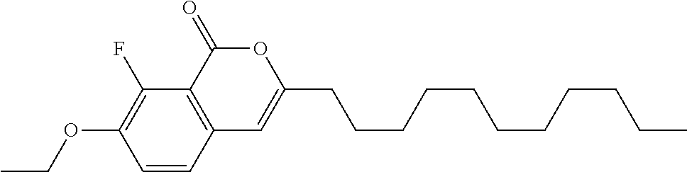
C1=CC2=C(C(F)=C1OCC)C(=O)OC(CCCCCCCCCCC)=C2
